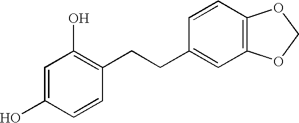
C1=C(O)C=CC(CCC2=CC3=C(C=C2)OCO3)=C1O
